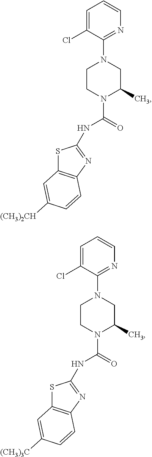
C1=C(Cl)C(N2CCN(C(=O)NC3=NC4=C(S3)C=C([(CH3)2CH])C=C4)C(C)C2)=NC=C1.C1=C(Cl)C(N2CCN(C(=O)NC3=NC4=C(S3)C=C([(CH3)3C])C=C4)C(C)C2)=NC=C1
